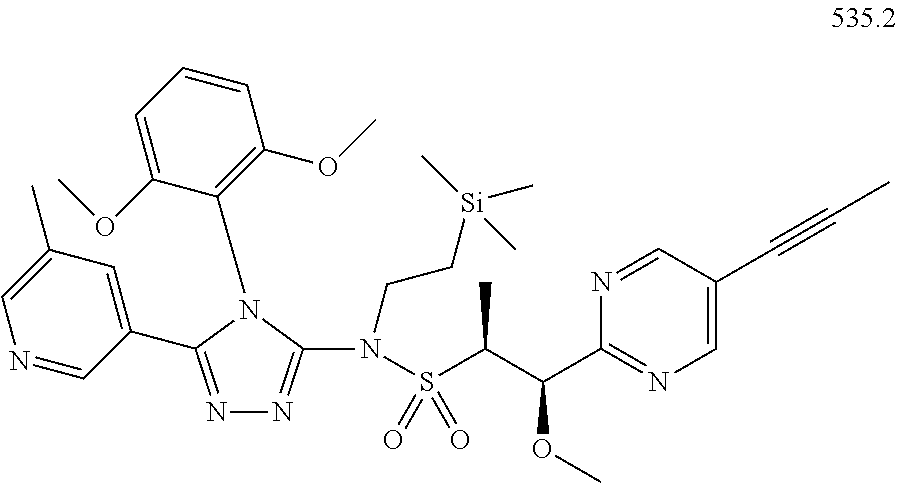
N(S(C(C(C1=NC=C(C#CC)C=N1)OC)C)(=O)=O)(CC[Si](C)(C)C)C1=NN=C(C2=CC(C)=CN=C2)N1C1=C(OC)C=CC=C1OC
